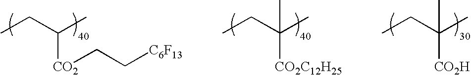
CCC([CO2C12H25])(C)C.CCC([CO2H])(C)C.CCC([CO2]CC[C6F13])C
